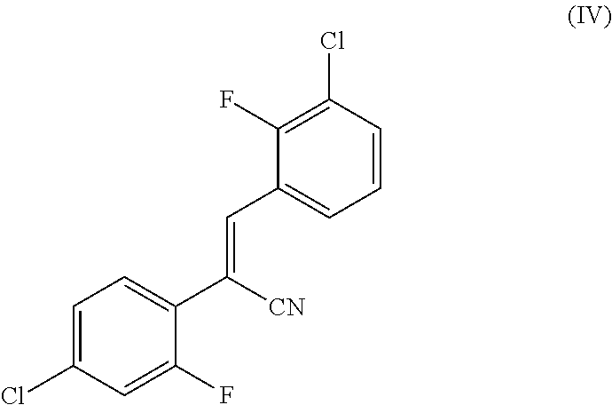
C1=C(Cl)C=C(F)C(C([CN])=CC2=CC=CC(Cl)=C2F)=C1
